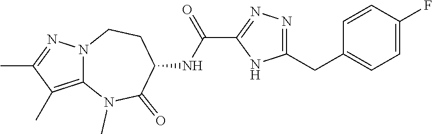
C12=C(C)C(C)=NN1CCC(NC(C1=NN=C(CC3=CC=C(F)C=C3)N1)=O)C(=O)N2C
